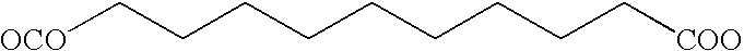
[OCO]CCCCCCCCC[COO]
